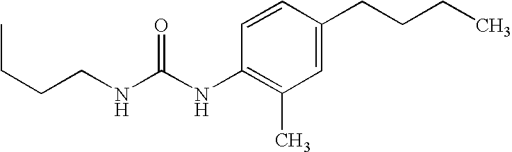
CCCCNC(NC1=C(C)C=C(CCCC)C=C1)=O
